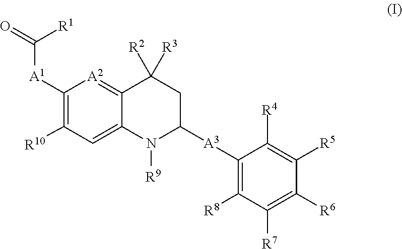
C12=[A2]C([A1]C(=O)[R1])=C([R10])C=C1N([R9])C([A3]C1=C([R8])C([R7])=C([R6])C([R5])=C1[R4])CC2([R2])[R3]
